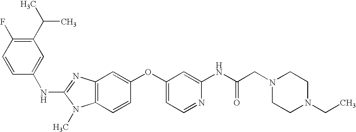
C1(C(C)C)=C(F)C=CC(NC2=NC3=C(N2C)C=CC(OC2=CC=NC(NC(CN4CCN(CC)CC4)=O)=C2)=C3)=C1
